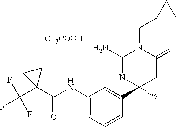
C1(NC(=O)C2(C(F)(F)F)CC2)=CC=CC(C2(C)CC(=O)N(CC3CC3)C(N)=N2)=C1.[CF3COOH]
